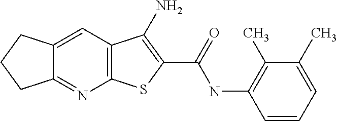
C12=C(C=C3C(=N1)CCC3)C(N)=C(C(=O)NC1=C(C)C(C)=CC=C1)S2
